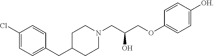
C1(Cl)=CC=C(CC2CCN(CC(COC3=CC=C([OH])C=C3)O)CC2)C=C1
